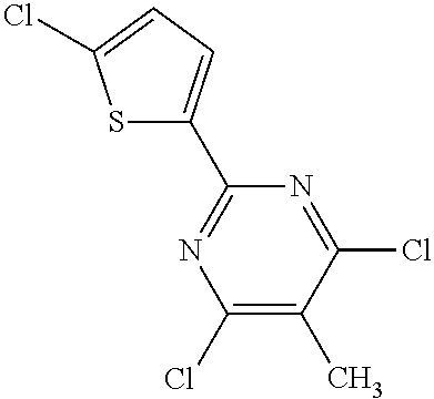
C1(Cl)=C(C)C(Cl)=NC(C2=CC=C(Cl)S2)=N1
